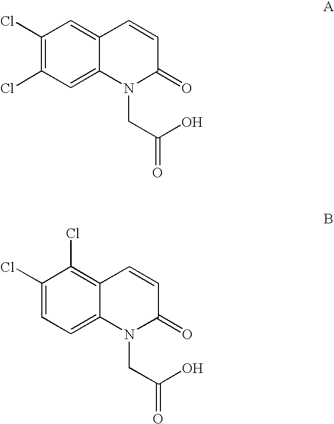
C1(Cl)=C(Cl)C=C2C(=C1)C=CC(=O)N2CC(O)=O.C1(Cl)=CC=C2C(=C1Cl)C=CC(=O)N2CC(O)=O
